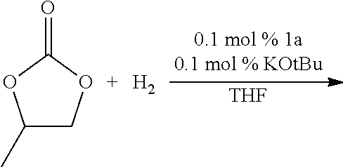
[THF].C1(C)COC(=O)O1.[H2]
